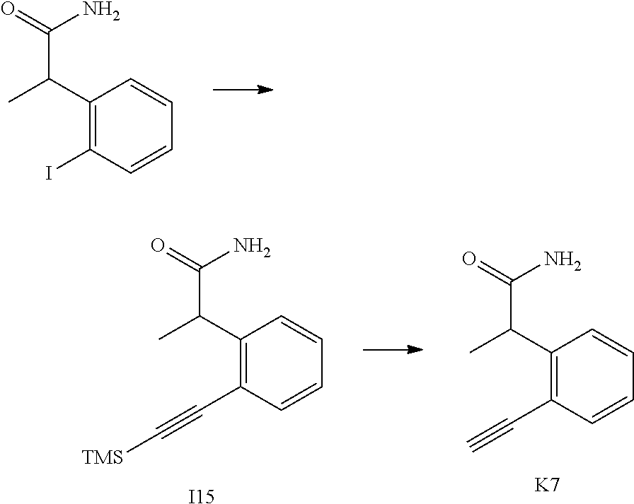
C1(C(C)C(=O)N)=C(I)C=CC=C1.C1(C(C)C(=O)N)=C(C#C[TMS])C=CC=C1.[I15].C1(C(C)C(=O)N)=C(C#C)C=CC=C1.[K7]
